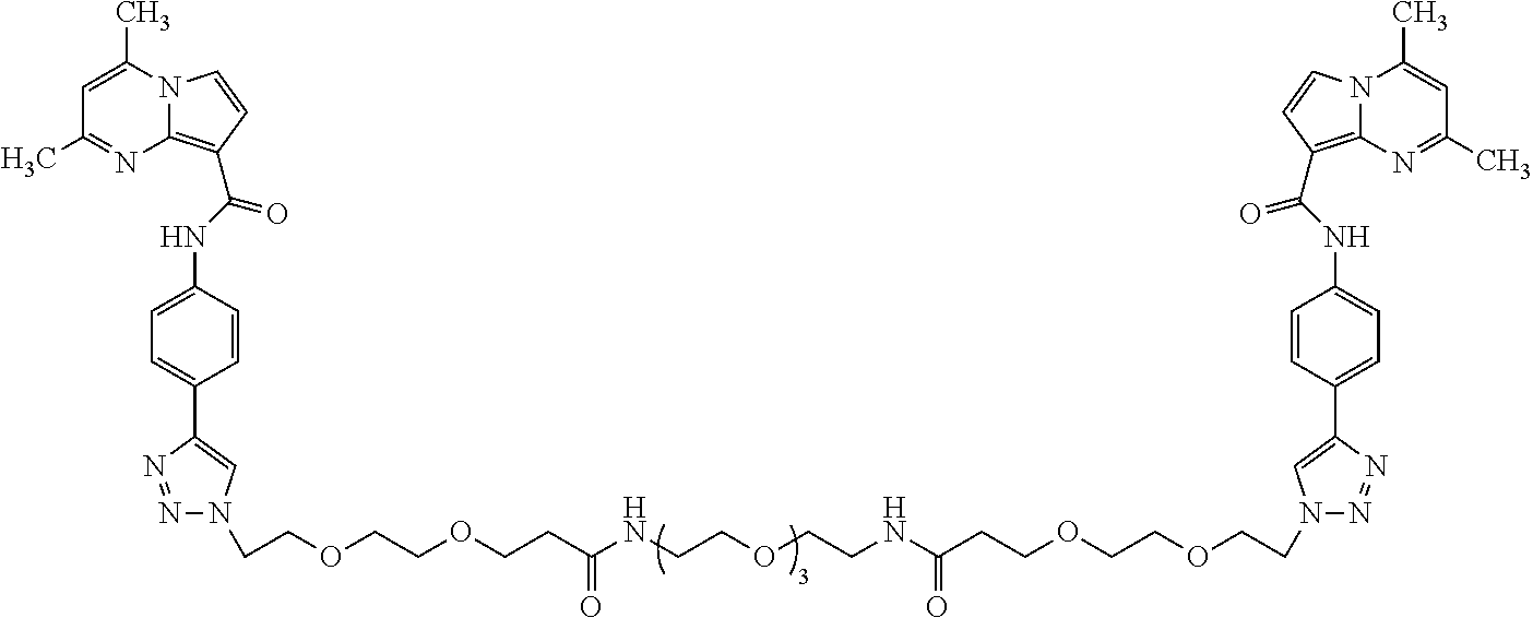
C1=C(C)N2C(=C(C(NC3=CC=C(C4=CN(CCOCCOCCC(NCCOCCNC(CCOCCOCCN5N=NC(C6=CC=C(NC(=O)C7=C8N(C=C7)C(C)=CC(C)=N8)C=C6)=C5)=O)=O)N=N4)C=C3)=O)C=C2)N=C1C
